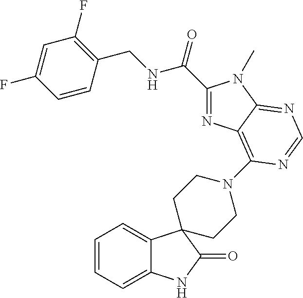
C1=CC=C2C(=C1)C1(C(=O)N2)CCN(C2=C3C(=NC=N2)N(C)C(C(NCC2=C(F)C=C(F)C=C2)=O)=N3)CC1
